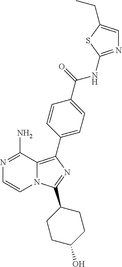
N12C(=C(C3=CC=C(C(=O)NC4=NC=C(CC)S4)C=C3)N=C1C1CCC(O)CC1)C(N)=NC=C2
